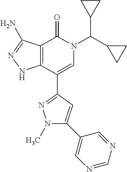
C12=C(C(C3=NN(C)C(C4=CN=CN=C4)=C3)=CN(C(C3CC3)C3CC3)C1=O)NN=C2N
